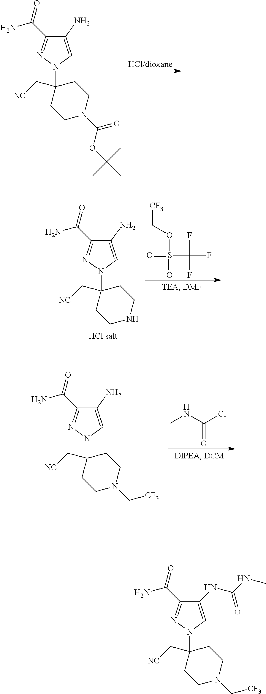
C1(C(N)=O)=NN(C2(C[NC])CCN(C[CF3])CC2)C=C1NC(NC)=O.C1(C(N)=O)=NN(C2(C[NC])CCN(C(OC(C)(C)C)=O)CC2)C=C1N.C1(C(N)=O)=NN(C2(C[NC])CCNCC2)C=C1N.[CF3]COS(=O)(=O)C(F)(F)F.C1(C(N)=O)=NN(C2(C[NC])CCN(C[CF3])CC2)C=C1N.CNC(Cl)=O
